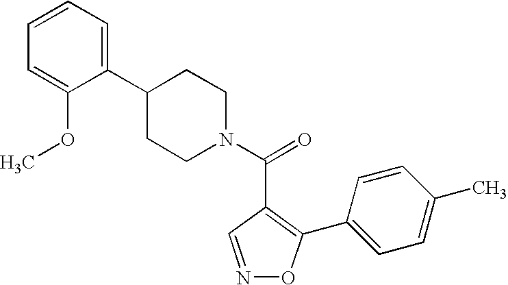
N1=CC(C(N2CCC(C3=CC=CC=C3OC)CC2)=O)=C(C2=CC=C(C)C=C2)O1
